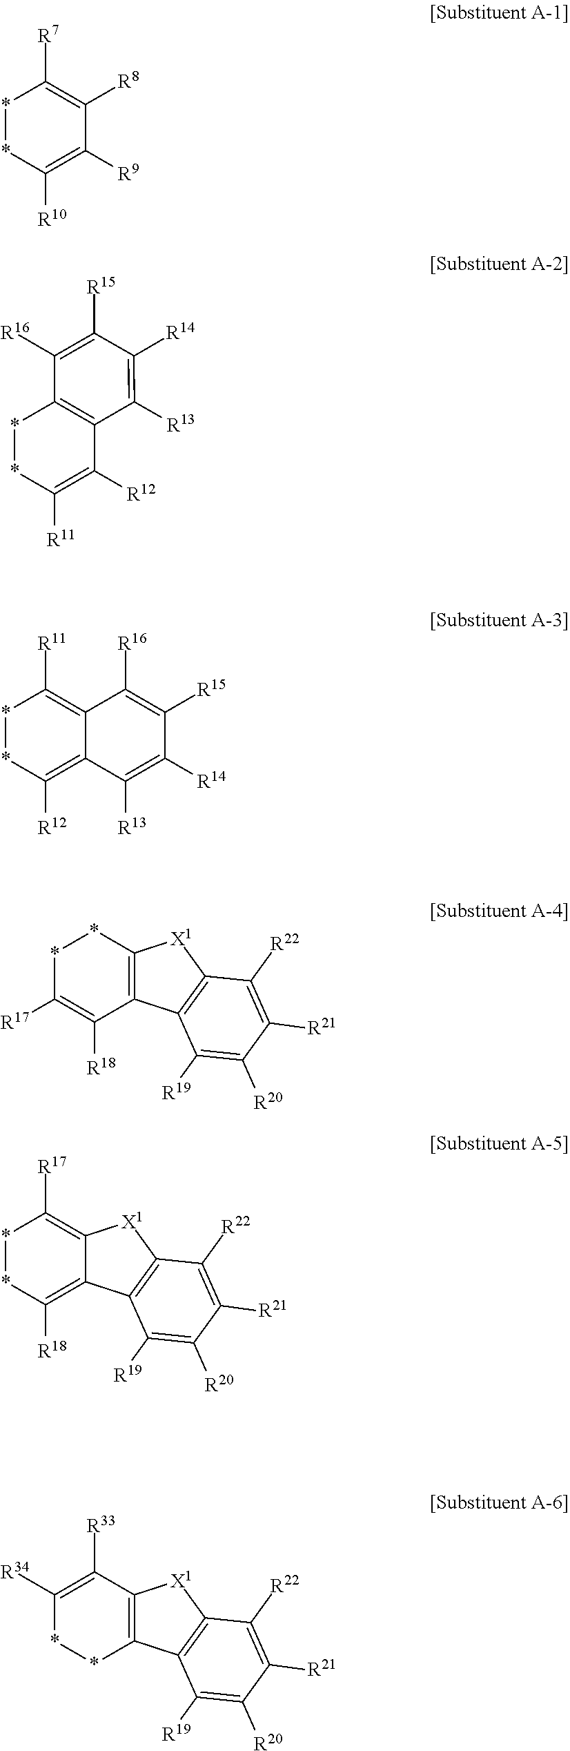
C12=C(C3=C([X1]1)C([R22])=C([R21])C([R20])=C3[R19])C([R18])=C([R17])**2.C12=C([R17])**C([R18])=C1C1=C([X1]2)C([R22])=C([R21])C([R20])=C1[R19].C12=C(C3=C([X1]1)C([R22])=C([R21])C([R20])=C3[R19])**C([R34])=C2[R33].C1([R8])=C([R7])**C([R10])=C1[R9].C12=C(**C([R11])=C1[R12])C([R16])=C([R15])C([R14])=C2[R13].C12=C([R11])**C([R12])=C1C([R13])=C([R14])C([R15])=C2[R16]
